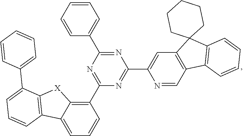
C1(C2=NC(C3=CC=CC=C3)=NC(C3=CC4=C(C=N3)C3=C(C45CCCCC5)C=CC=C3)=N2)=C2C(=CC=C1)C1=C([X]2)C(C2=CC=CC=C2)=CC=C1
